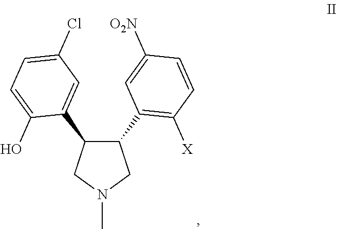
C1(C2=C([X])C=CC([O2N])=C2)C(C2=CC(Cl)=CC=C2O)CN(C)C1
